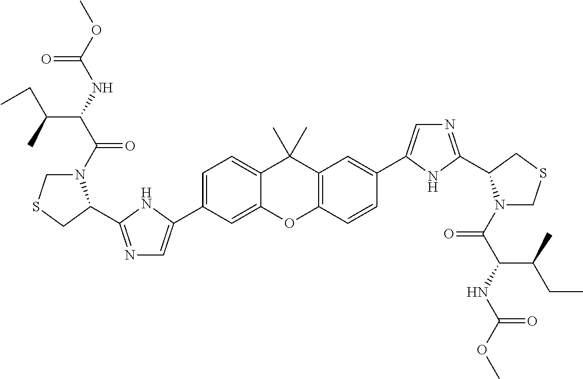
C1(C2=CN=C(C3N(C(=O)C(C(C)CC)NC(=O)OC)CSC3)N2)=CC=C2C(C)(C)C3=C(C=CC(C4=CN=C(C5N(C(=O)C(NC(=O)OC)C(CC)C)CSC5)N4)=C3)OC2=C1
